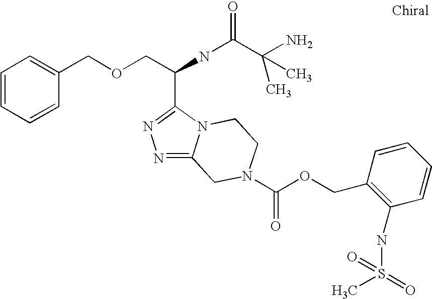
C1=CC=CC(COCC(NC(=O)C(N)(C)C)C2=NN=C3N2CCN(C(=O)OCC2=C(NS(C)(=O)=O)C=CC=C2)C3)=C1
